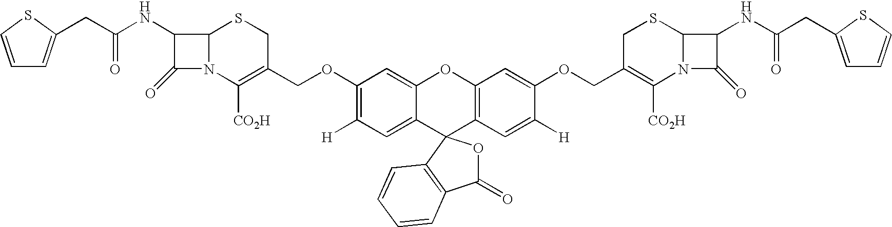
C1=CSC(CC(NC2C(=O)N3C2SCC(COC2=C([H])C=C4C(=C2)OC2=C(C=C([H])C(OCC5=C([CO2H])N6C(SC5)C(NC(CC5=CC=CS5)=O)C6=O)=C2)C42OC(=O)C4=C2C=CC=C4)=C3[CO2H])=O)=C1
